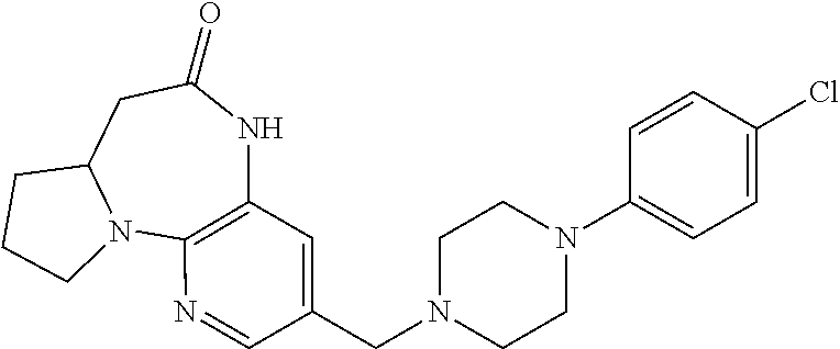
N1=CC(CN2CCN(C3=CC=C(Cl)C=C3)CC2)=CC2=C1N1C(CC(=O)N2)CCC1
